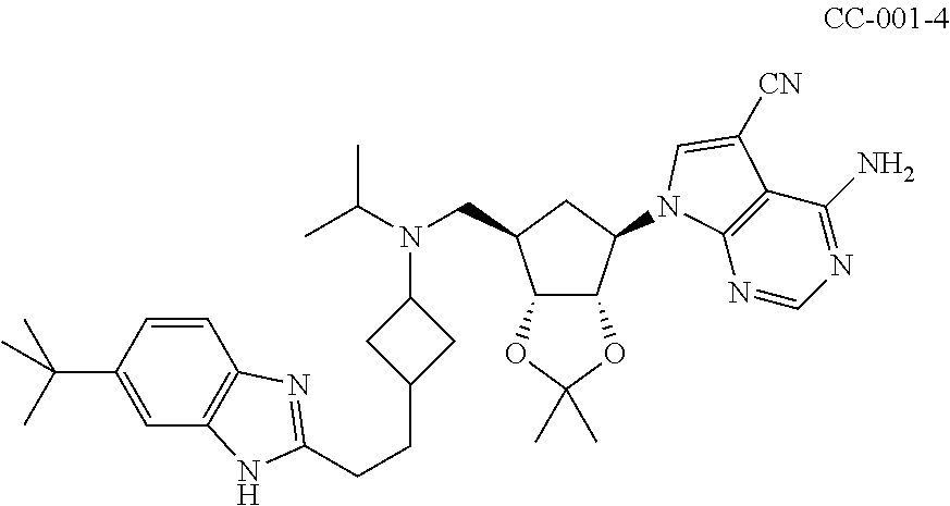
C1=CC(C(C)(C)C)=CC2=C1N=C(CCC1CC(N(C(C)C)CC3CC(N4C5=C(C(N)=NC=N5)C([CN])=C4)C4C3OC(C)(C)O4)C1)N2
